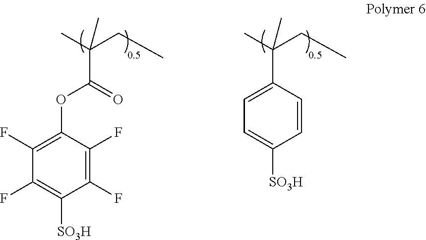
C1(F)=C(F)C(OC(C(C)(CC)C)=O)=C(F)C(F)=C1[SO3H].C1(C(C)(CC)C)=CC=C([SO3H])C=C1
